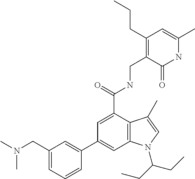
C1(C2=CC3=C(C(C(NCC4=C(CCC)C=C(C)NC4=O)=O)=C2)C(C)=CN3C(CC)CC)=CC(CN(C)C)=CC=C1
